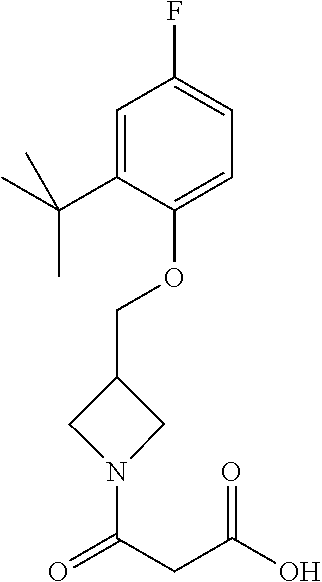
O(C1=CC=C(F)C=C1C(C)(C)C)CC1CN(C(CC(O)=O)=O)C1
